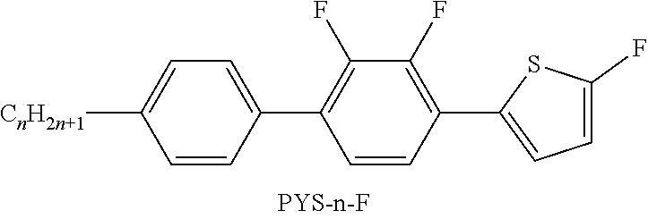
C1=CC(C2=C(F)C(F)=C(C3=CC=C(F)S3)C=C2)=CC=C1[CnH2n+1]
